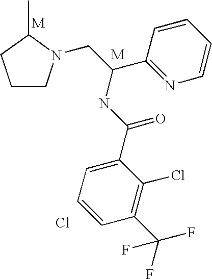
C1CN(CC(C2=NC=CC=C2)NC(C2=CC=CC(C(F)(F)F)=C2Cl)=O)C(C)C1.Cl
